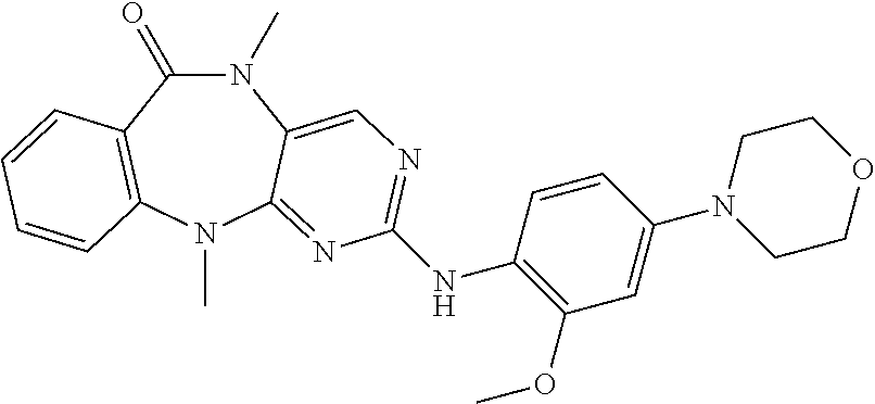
N1(C)C(=O)C2=C(N(C)C3=NC(NC4=C(OC)C=C(N5CCOCC5)C=C4)=NC=C13)C=CC=C2
